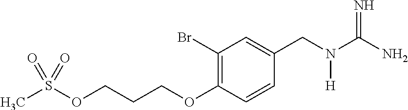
C1(Br)=C(OCCCOS(C)(=O)=O)C=CC(CN(C(=N)N)[H])=C1
